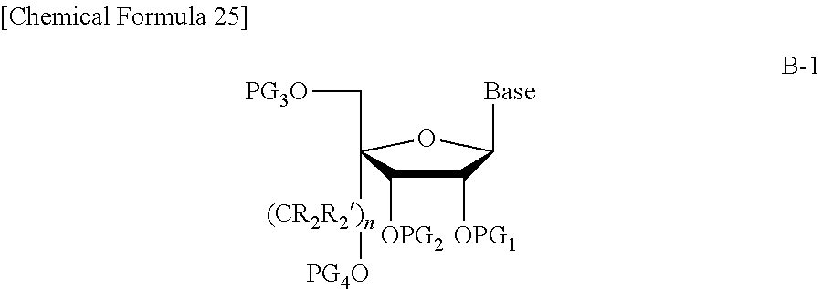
C1([OPG1])C([OPG2])C(C[PG3O])([(CR2R2)n][PG4O])OC1[Base]
